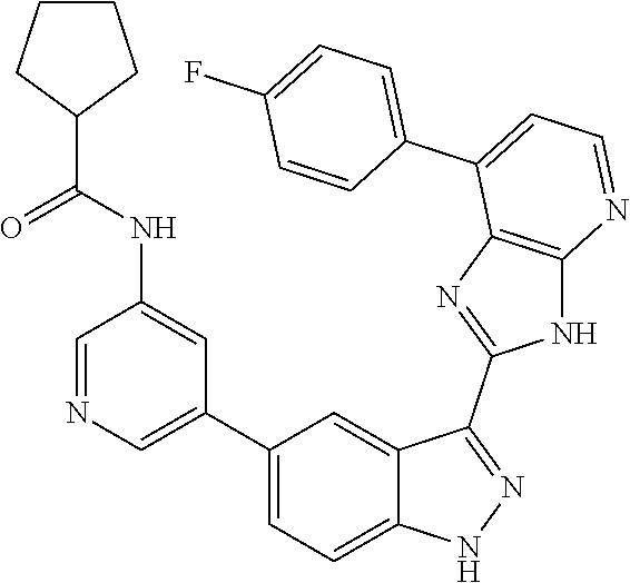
C1=NC=C(C2=CC=C3C(=C2)C(C2=NC4=C(N2)N=CC=C4C2=CC=C(F)C=C2)=NN3)C=C1NC(C1CCCC1)=O
